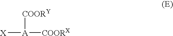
[X][A]([COORX])[COORY]
